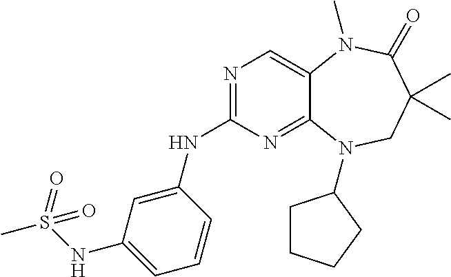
N1=C(NC2=CC(NS(C)(=O)=O)=CC=C2)N=C2C(=C1)N(C)C(=O)C(C)(C)CN2C1CCCC1
